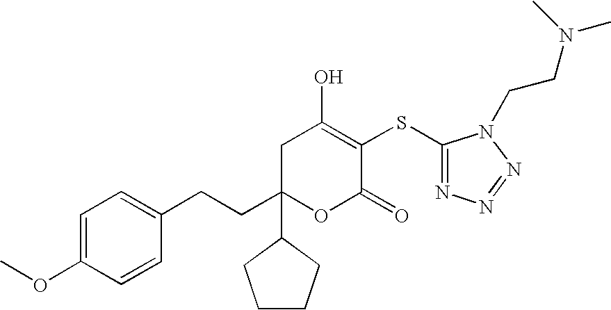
C1=C(OC)C=CC(CCC2(C3CCCC3)OC(=O)C(SC3=NN=NN3CCN(C)C)=C(O)C2)=C1
